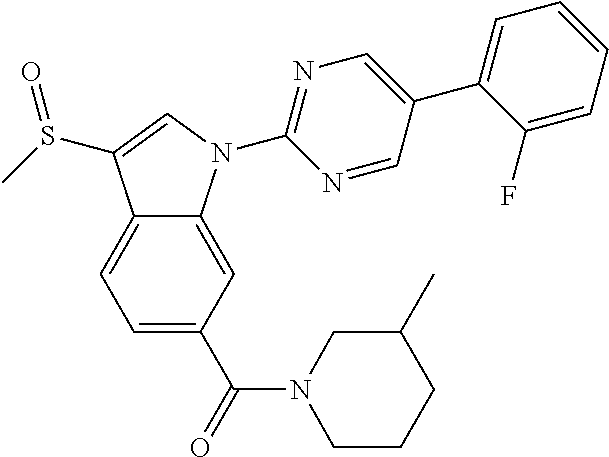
C12=CC=C(C(=O)N3CCCC(C)C3)C=C1N(C1=NC=C(C3=CC=CC=C3F)C=N1)C=C2S(C)=O
